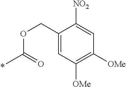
O(C(=O)C)CC1=CC([OMe])=C([OMe])C=C1[NO2]
